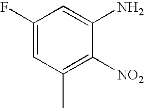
C1(F)=CC(C)=C([NO2])C(N)=C1
